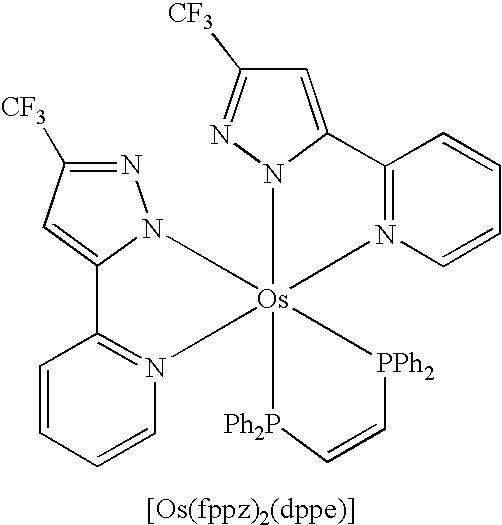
C1=CC=CN2=C1C1=CC([CF3])=NN1[Os]213(N2=C(C=CC=C2)C2=CC([CF3])=NN21)[PPh2]C=C[Ph2P]3.[[Os(fppz)2(dppe)]]
